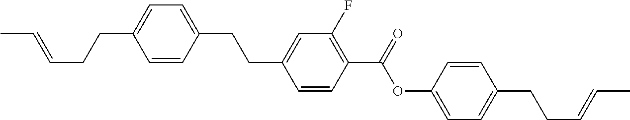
C(=CCCC1=CC=C(CCC2=CC(F)=C(C(OC3=CC=C(CCC=CC)C=C3)=O)C=C2)C=C1)C
